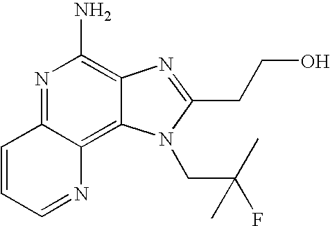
N1=C2C(=C3C(=C1N)N=C(CCO)N3CC(F)(C)C)N=CC=C2
